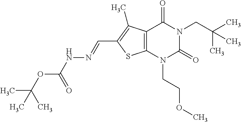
C12=C(N(CCOC)C(=O)N(CC(C)(C)C)C1=O)SC(C=NNC(OC(C)(C)C)=O)=C2C
